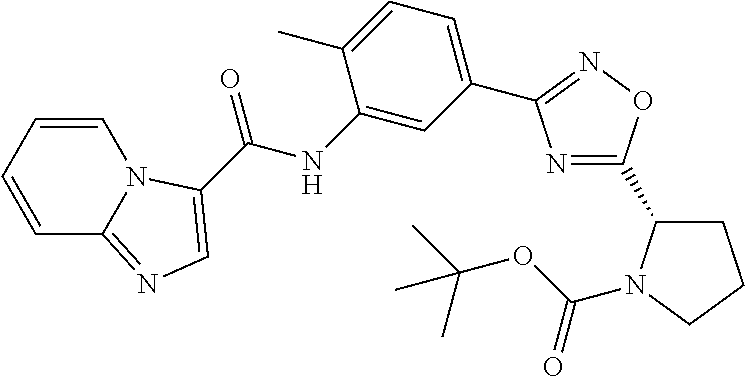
N1=C(C2CCCN2C(=O)OC(C)(C)C)ON=C1C1=CC=C(C)C(NC(=O)C2=CN=C3C=CC=CN32)=C1
